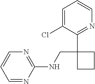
C1=CN=C(NCC2(C3=NC=CC=C3Cl)CCC2)N=C1
